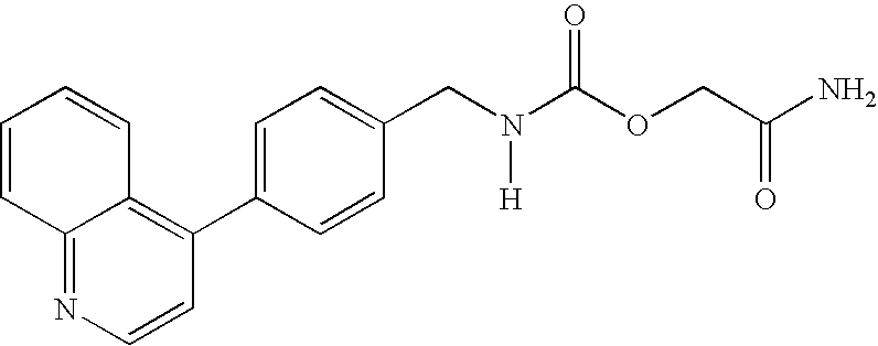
C1(CN(C(OCC(N)=O)=O)[H])=CC=C(C2=C3C(=NC=C2)C=CC=C3)C=C1
